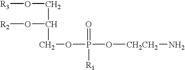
[R3]OCC(O[R2])COP(O[CH2CH2]N)(=O)[R1]
